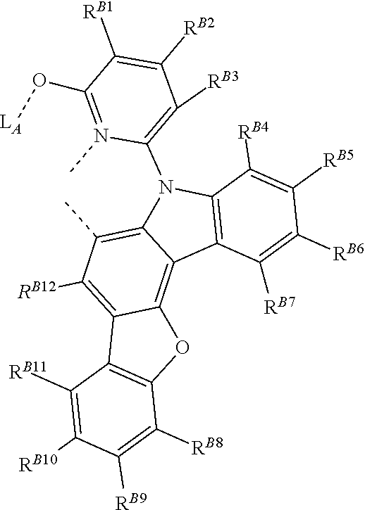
C1([RB7])=C([RB6])C([RB5])=C([RB4])C2=C1C1=C3C(=C([RB12])C(C)=C1N2C1=C([RB3])C([RB2])=C([RB1])C(O[LA])=N1C)C1=C(O3)C([RB8])=C([RB9])C([RB10])=C1[RB11]
